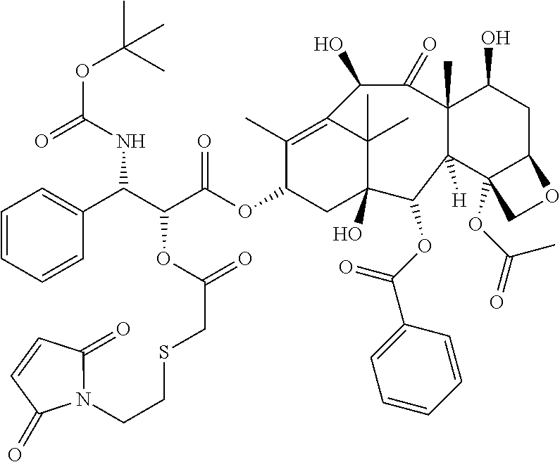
O(C(=O)NC(C(C(OC1CC2(O)C(C)(C)C(=C1C)C(O)C(=O)C1(C)C(O)CC3C(OC(=O)C)(C1([H])C2OC(C1=CC=CC=C1)=O)CO3)=O)OC(CSCCN1C(=O)C=CC1=O)=O)C1=CC=CC=C1)C(C)(C)C
